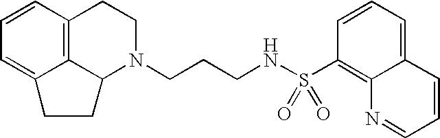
C12=C3C=CC=C1CCC2N(CCCNS(C1=C2C(=CC=C1)C=CC=N2)(=O)=O)CC3
